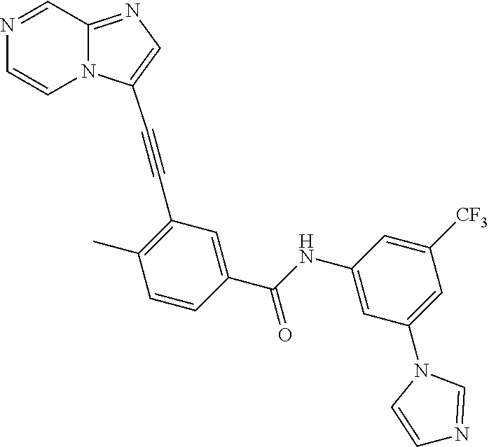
N1=CC2=NC=C(C#CC3=C(C)C=CC(C(=O)NC4=CC(N5C=CN=C5)=CC([CF3])=C4)=C3)N2C=C1
